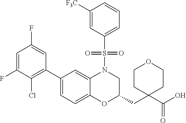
C1(C2=CC=C3C(=C2)N(S(C2=CC=CC([F3C])=C2)(=O)=O)CC(CC2(C(O)=O)CCOCC2)O3)=C(Cl)C(F)=CC(F)=C1
